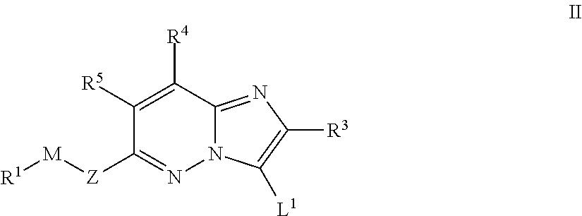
[M]([Z]C1=NN2C(=NC([R3])=C2[L1])C([R4])=C1[R5])[R1]
